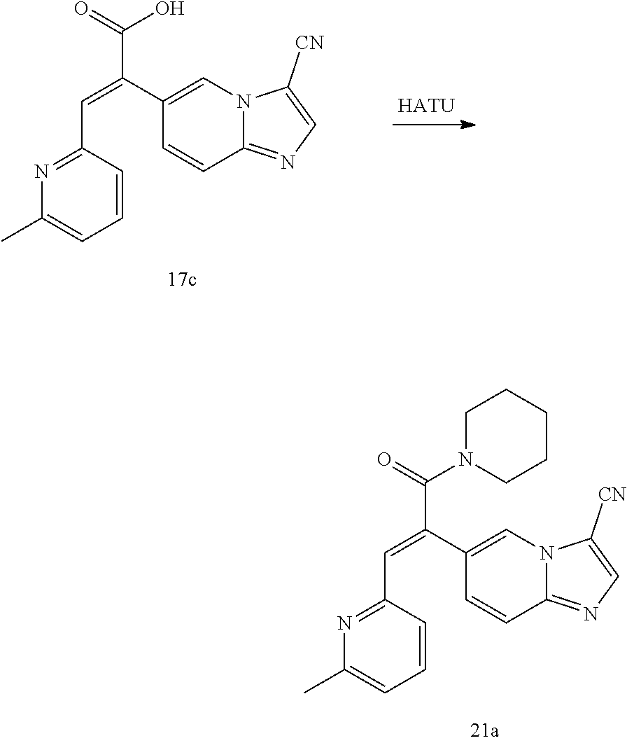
C1(C)=CC=CC(C=C(C2=CN3C(=NC=C3[CN])C=C2)C(N2CCCCC2)=O)=N1.C1(C)=CC=CC(C=C(C2=CN3C(=NC=C3[CN])C=C2)C(O)=O)=N1.[HATU]
